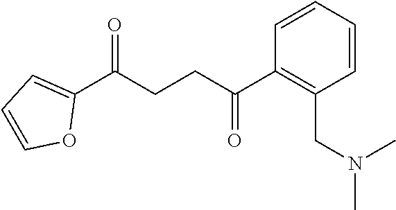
C1(C(CCC(C2=C(CN(C)C)C=CC=C2)=O)=O)=CC=CO1
